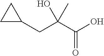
C1C(CC(C(O)=O)(O)C)C1
